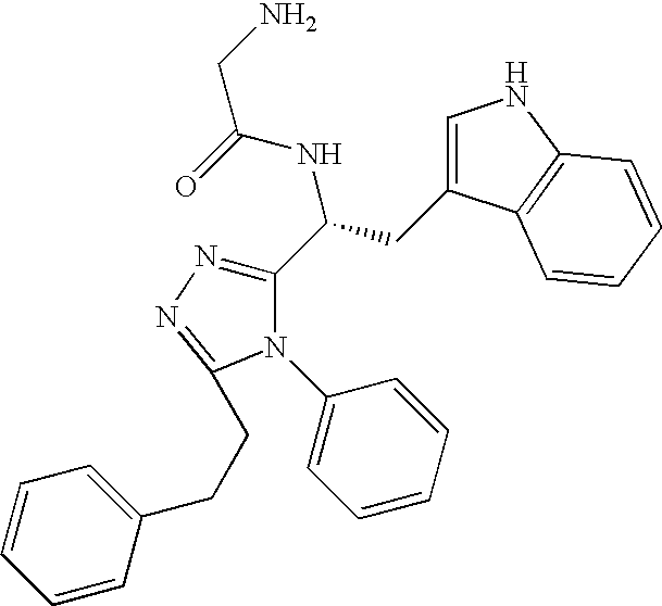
C1(C(CC2=CNC3=C2C=CC=C3)NC(=O)CN)=NN=C(CCC2=CC=CC=C2)N1C1=CC=CC=C1
